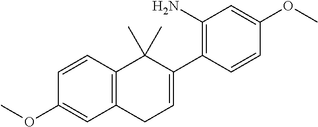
C1=CC2=C(C=C1OC)CC=C(C1=C(N)C=C(OC)C=C1)C2(C)C
